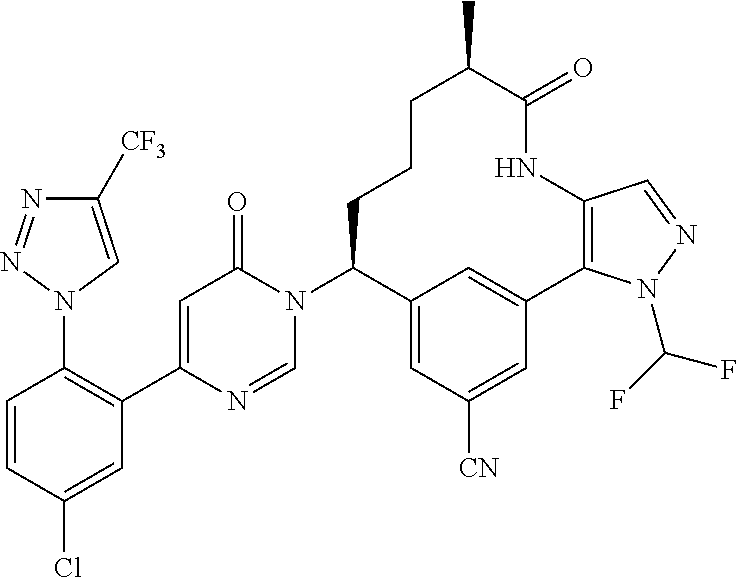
C1=CC(Cl)=CC(C2=CC(=O)N(C3C4=CC([CN])=CC(=C4)C4=C(NC(=O)C(C)CCC3)C=NN4C(F)F)C=N2)=C1N1C=C([CF3])N=N1
